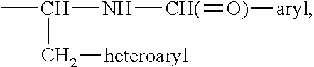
CC(N[CH(]=[O)][aryl])C[heteroaryl]
